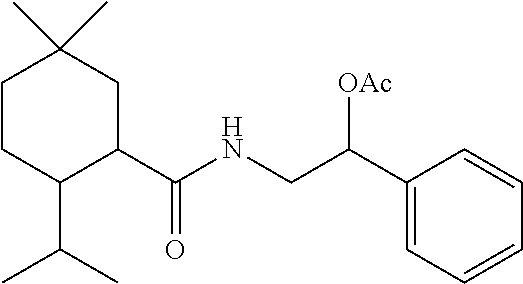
C1CC(C(C)C)C(C(NCC(C2=CC=CC=C2)[OAc])=O)CC1(C)C
